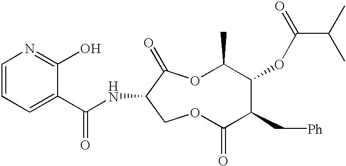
C1=CC=C(C(NC2C(=O)OC(C)C(OC(=O)C(C)C)C(C[Ph])C(=O)OC2)=O)C(O)=N1
